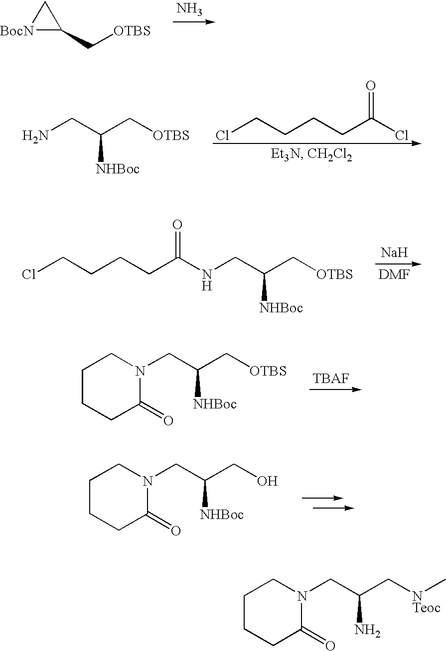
[BocN]1C(C[OTBS])C1.N.[NHBoc]C(CN)C[OTBS].ClCCCCC(Cl)=O.ClCCCCC(NCC(C[OTBS])[NHBoc])=O.[Na].C1CCC(=O)N(CC(C[OTBS])[NHBoc])C1.C1CCC(=O)N(CC(CO)[NHBoc])C1.C1CCC(=O)N(CC(C[NTeoc]C)N)C1
